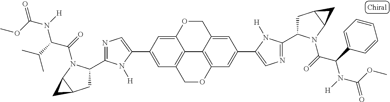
C12=C3COC4=C1C(=CC(C1=CN=C(C5CC6C(N5C(=O)C(C5=CC=CC=C5)N([H])C(OC)=O)C6)N1[H])=C4)COC2=CC(C1=CN=C(C2CC4C(N2C(=O)C(C(C)C)N([H])C(OC)=O)C4)N1[H])=C3
